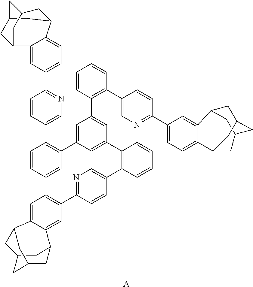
C1=CC=CC(C2=CC(C3=C(C4=CN=C(C5=CC=C6C(=C5)C5CC7CC(C5)CC6C7)C=C4)C=CC=C3)=CC(C3=C(C4=CN=C(C5=CC=C6C(=C5)C5CC7CC(C5)CC6C7)C=C4)C=CC=C3)=C2)=C1C1=CN=C(C2=CC=C3C4CC5CC(C4)CC(C5)C3=C2)C=C1.[A]
